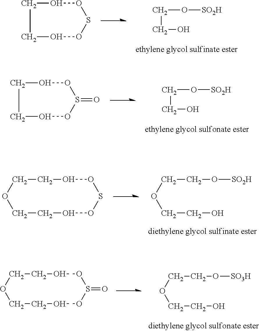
O1SOOCCO1.O(CCO)[SO2H].O1S(=O)OOCCO1.O(CCO)[SO2H].C(OCCO)CO[SO2H].C1OCCOOSOOC1.C1OCCOOS(=O)OOC1.C(OCCO)CO[SO3H]
